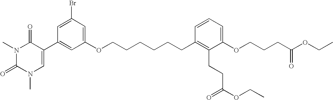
C1=C(Br)C=C(OCCCCCCC2=C(CCC(OCC)=O)C(OCCCC(OCC)=O)=CC=C2)C=C1C1=CN(C)C(=O)N(C)C1=O
